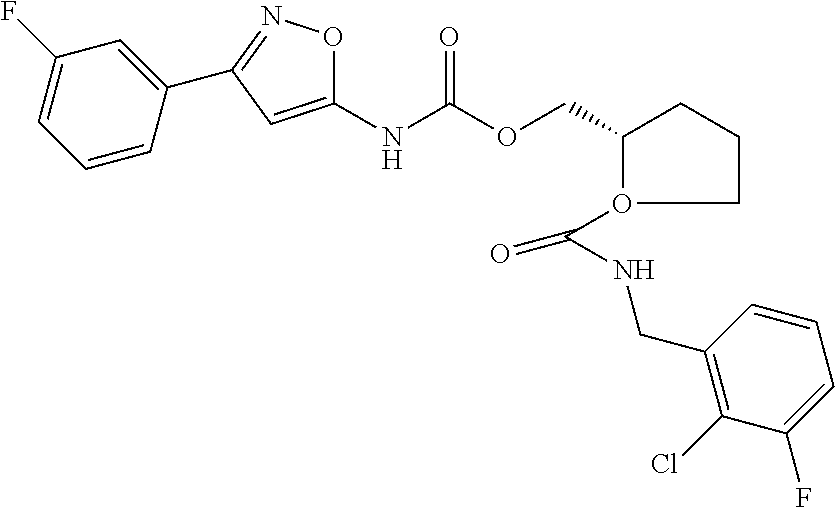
C1(F)=CC=CC(C2=NOC(NC(=O)OCC3CCCO3C(NCC3=C(Cl)C(F)=CC=C3)=O)=C2)=C1
